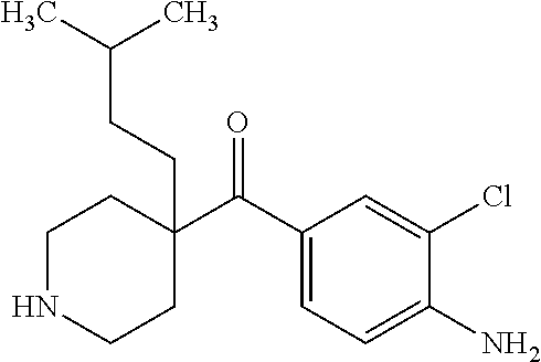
C1(C(C2=CC=C(N)C(Cl)=C2)=O)(CCC(C)C)CCNCC1
